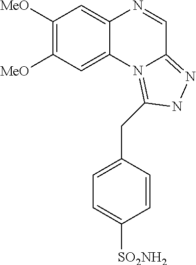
C1([MeO])=C([MeO])C=C2C(=C1)N=CC1=NNC(CC3=CC=C([SO2NH2])C=C3)=N21
